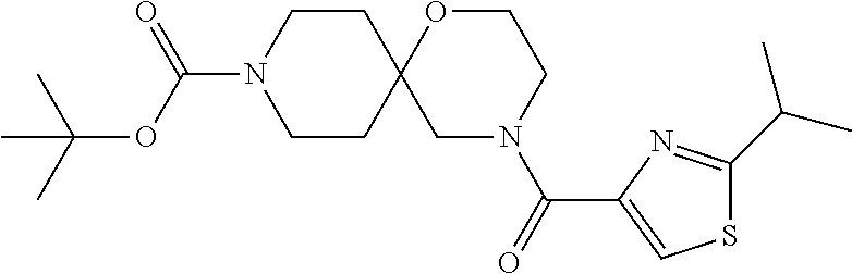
C(OC(N1CCC2(CC1)CN(C(=O)C1=CSC(C(C)C)=N1)CCO2)=O)(C)(C)C
